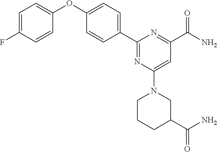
C1=C(F)C=CC(OC2=CC=C(C3=NC(N4CC(C(N)=O)CCC4)=CC(C(N)=O)=N3)C=C2)=C1
